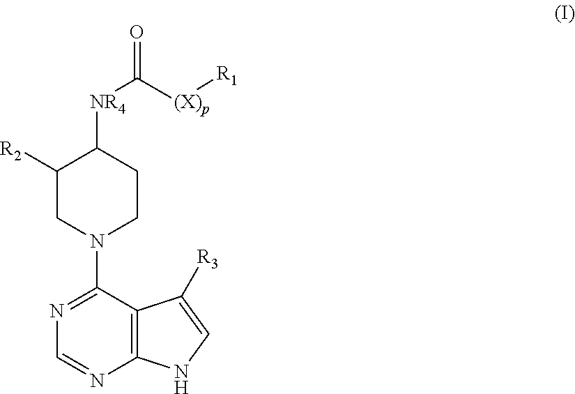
C1([R2])CN(C2=NC=NC3=C2C([R3])=CN3)CCC1[NR4]C([(X)p][R1])=O
